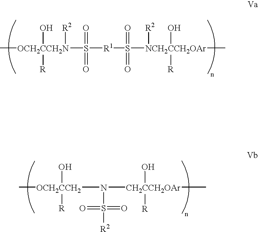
C[OCH2CCH2N](S([R1]S([NCH2CCH2OAr](C)([R2])(O)[R])(=O)=O)(=O)=O)(O)([R])[R2].C[OCH2CCH2](O)([R])N([CH2CCH2OAr](C)(O)[R])S([R2])(=O)=O
